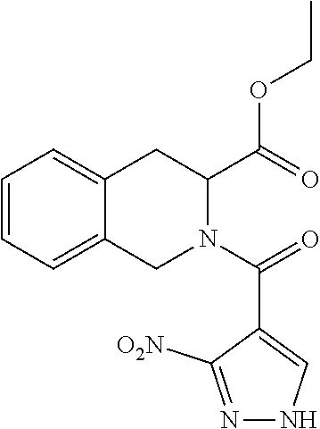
C1=CC=C2C(=C1)CC(C(OCC)=O)N(C(=O)C1=CNN=C1[O2N])C2
